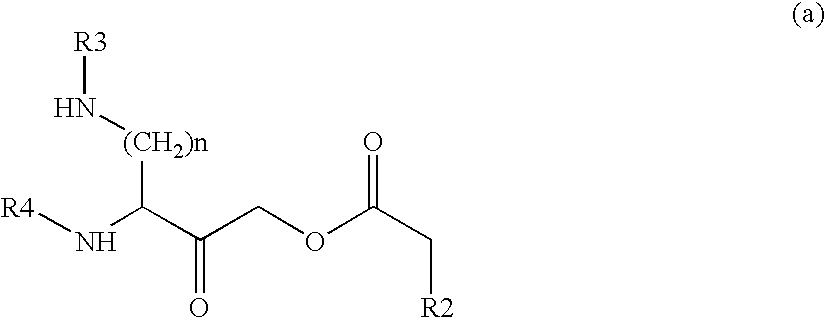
[R3]N[(CH2)n]C(C(COC(C[R2])=O)=O)N[R4]
